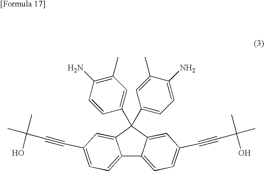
C12=CC=C(C#CC(C)(O)C)C=C1C(C1=CC=C(N)C(C)=C1)(C1=CC(C)=C(N)C=C1)C1=CC(C#CC(C)(C)O)=CC=C21
